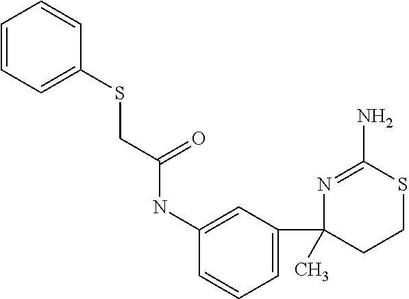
C1=CC=C(SCC(NC2=CC(C3(C)N=C(N)SCC3)=CC=C2)=O)C=C1
